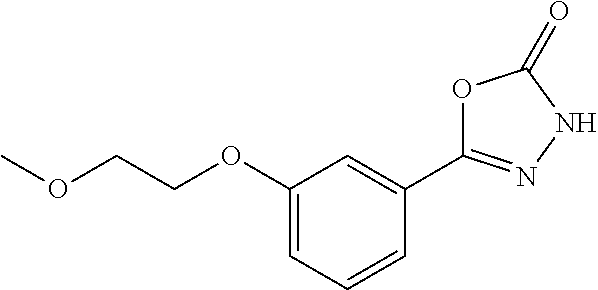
C1(OCCOC)=CC=CC(C2=NNC(=O)O2)=C1
